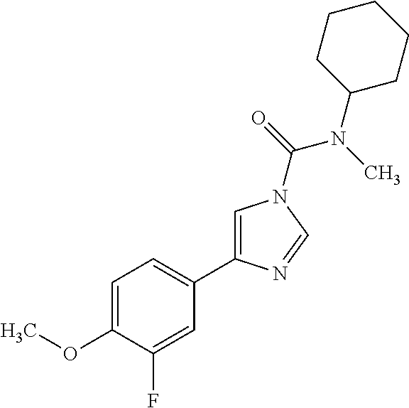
C1=C(OC)C(F)=CC(C2=CN(C(=O)N(C)C3CCCCC3)C=N2)=C1
